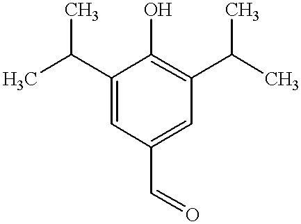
C1(C(C)C)=CC(C=O)=CC(C(C)C)=C1O
